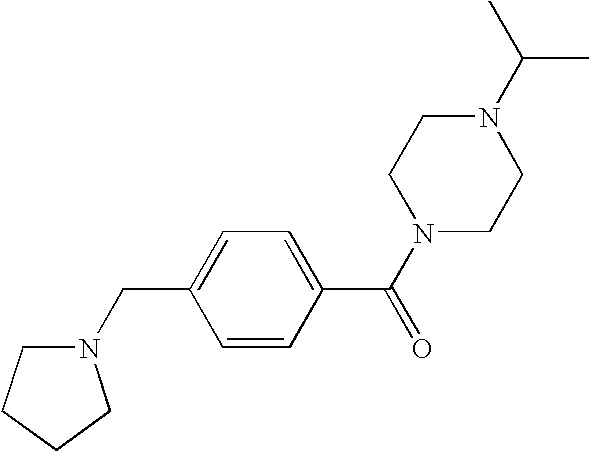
N1(C(C)C)CCN(C(C2=CC=C(CN3CCCC3)C=C2)=O)CC1
